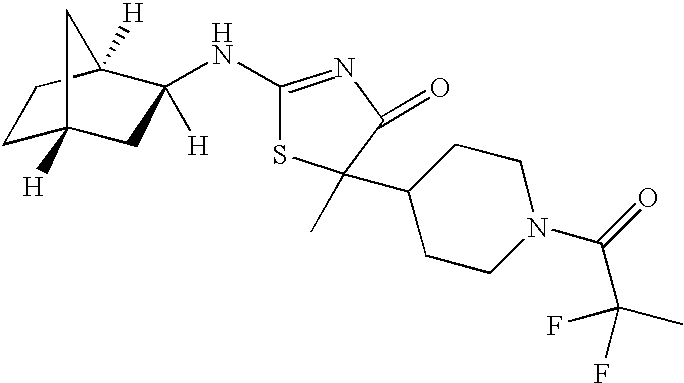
C1C2([H])CC([H])(NC3=NC(=O)C(C)(C4CCN(C(=O)C(C)(F)F)CC4)S3)C([H])(C1)C2
